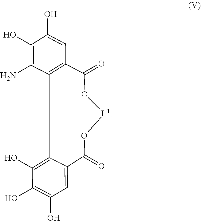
C1(N)=C(O)C(O)=CC2=C1C1=C(O)C(O)=C(O)C=C1C(=O)O[L1]OC2=O
